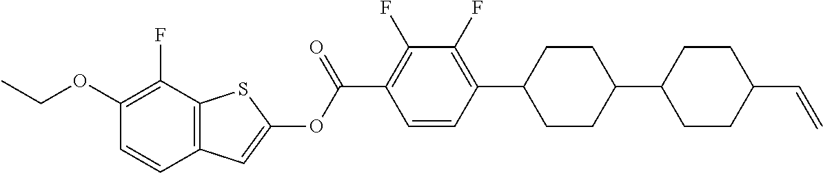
CCOC1=C(F)C2=C(C=C1)C=C(OC(C1=C(F)C(F)=C(C3CCC(C4CCC(C=C)CC4)CC3)C=C1)=O)S2
